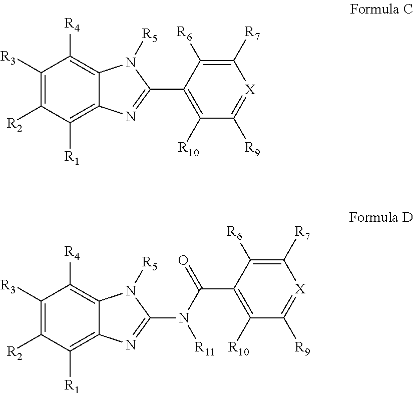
C1([R3])=C([R2])C([R1])=C2C(=C1[R4])N([R5])C(C1=C([R10])C([R9])=[X]C([R7])=C1[R6])=N2.C1([R3])=C([R2])C([R1])=C2C(=C1[R4])N([R5])C(N(C(C1=C([R10])C([R9])=[X]C([R7])=C1[R6])=O)[R11])=N2
